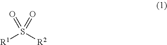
S([R1])([R2])(=O)=O
